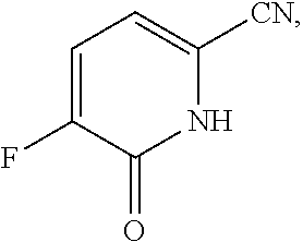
FC1=CC=C([CN])NC1=O
